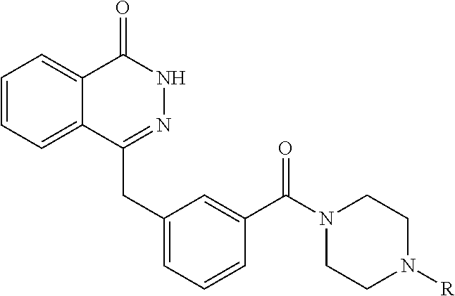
C1=CC=C2C(=C1)C(=O)NN=C2CC1=CC=CC(C(N2CCN([R])CC2)=O)=C1
